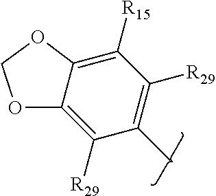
C1([R29])=C2OCOC2=C([R15])C([R29])=C1C
